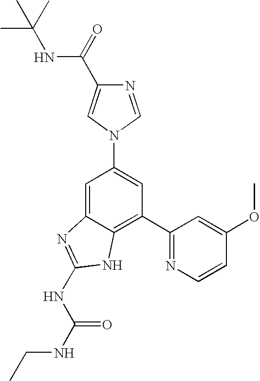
C1=C2C(=C(C3=NC=CC(OC)=C3)C=C1N1C=NC(C(=O)NC(C)(C)C)=C1)NC(NC(NCC)=O)=N2
